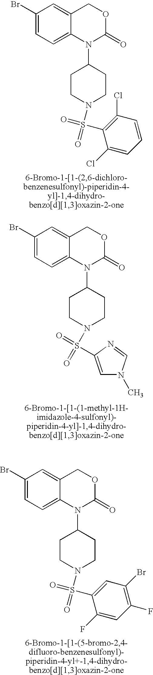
C1(Br)=CC=C2C(=C1)COC(=O)N2C1CCN(S(C2=C(Cl)C=CC=C2Cl)(=O)=O)CC1.C1(Br)=CC=C2C(=C1)COC(=O)N2C1CCN(S(=O)(=O)C2=CN(C)C=N2)CC1.C1(Br)=CC=C2C(=C1)COC(=O)N2C1CCN(S(C2=CC(Br)=C(F)C=C2F)(=O)=O)CC1
